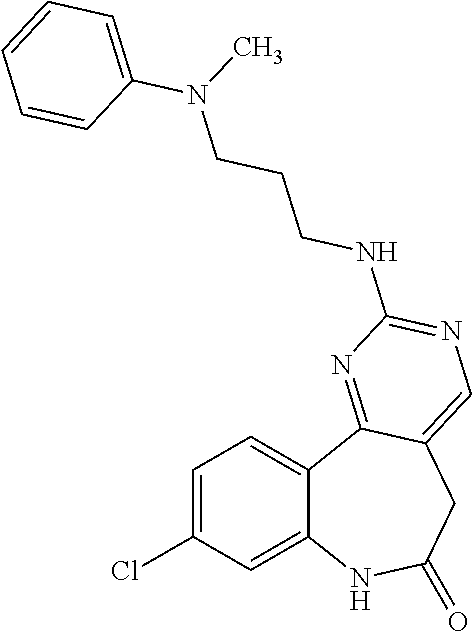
C12=CC(Cl)=CC=C1C1=NC(NCCCN(C3=CC=CC=C3)C)=NC=C1CC(=O)N2
